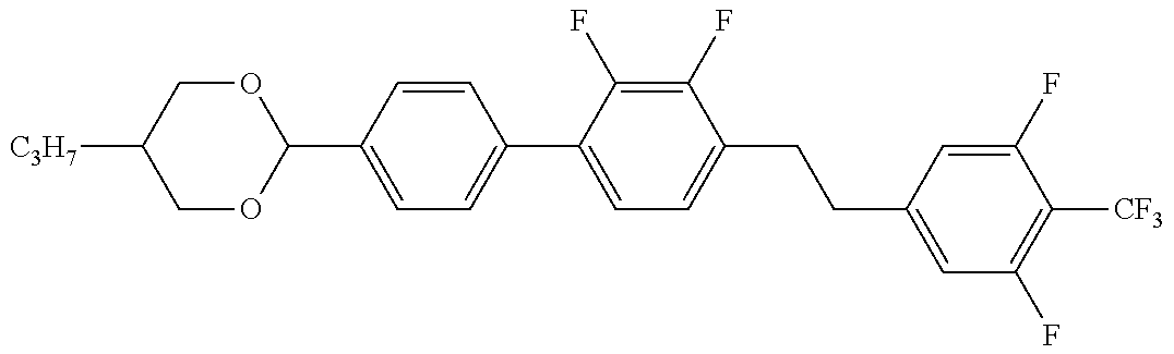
C1(C2=CC=C(C3=CC=C(CCC4=CC(F)=C([CF3])C(F)=C4)C(F)=C3F)C=C2)OCC([C3H7])CO1
